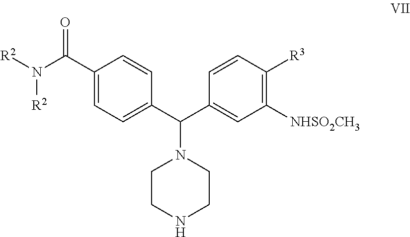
C1(C(N([R2])[R2])=O)=CC=C(C(C2=CC([NHSO2CH3])=C([R3])C=C2)N2CCNCC2)C=C1
